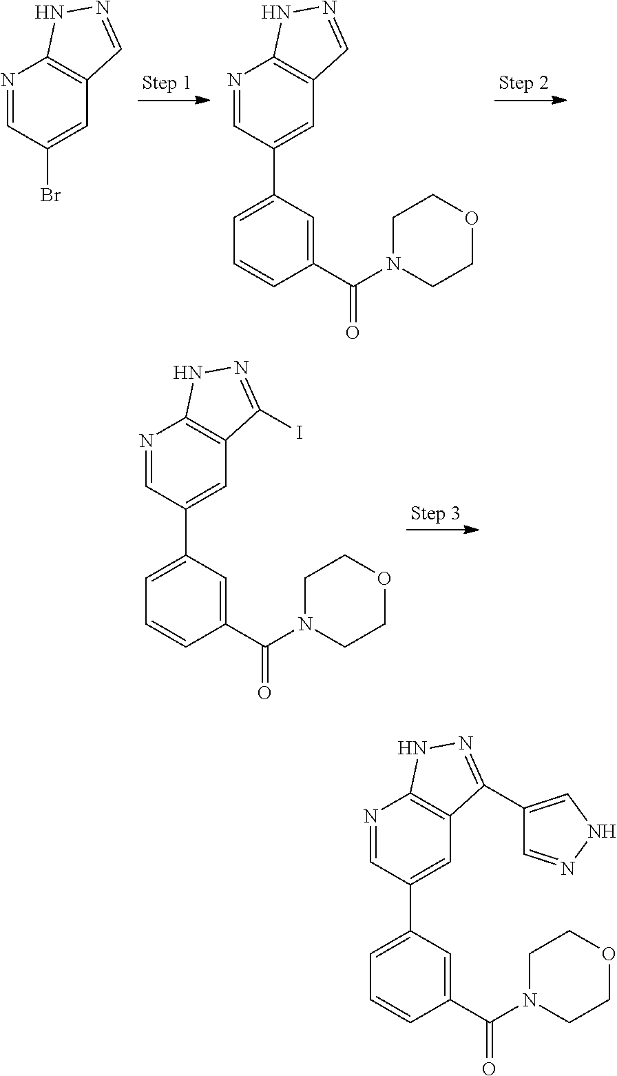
N1=CC(Br)=CC2=C1NN=C2.N1=CC(C2=CC=CC(C(N3CCOCC3)=O)=C2)=CC2=C1NN=C2.N1=CC(C2=CC=CC(C(N3CCOCC3)=O)=C2)=CC2=C1NN=C2I.N1=CC(C2=CC=CC(C(N3CCOCC3)=O)=C2)=CC2=C1NN=C2C1=CNN=C1
